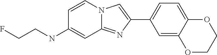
C1=CN2C(=NC(C3=CC=C4C(=C3)OCCO4)=C2)C=C1NCCF
